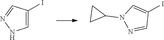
C1=C(I)C=NN1.IC1=CN(C2CC2)N=C1
